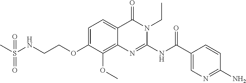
C1=C(OCCNS(C)(=O)=O)C(OC)=C2C(=C1)C(=O)N(CC)C(NC(C1=CN=C(N)C=C1)=O)=N2
